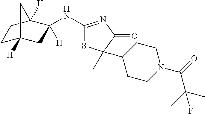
C1C2([H])CC([H])(NC3=NC(=O)C(C4CCN(C(=O)C(C)(C)F)CC4)(C)S3)C([H])(C1)C2
